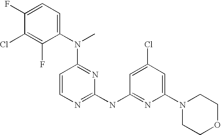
C1=C(F)C(Cl)=C(F)C(N(C)C2=NC(NC3=NC(N4CCOCC4)=CC(Cl)=C3)=NC=C2)=C1
